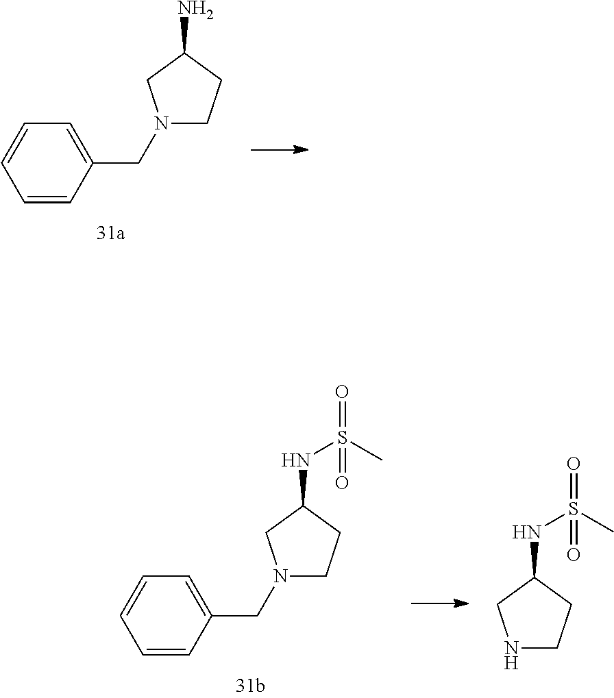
C1=CC=CC(CN2CCC(N)C2)=C1.C1=CC=CC(CN2CCC(NS(=O)(C)=O)C2)=C1.N1CCC(NS(=O)(C)=O)C1
